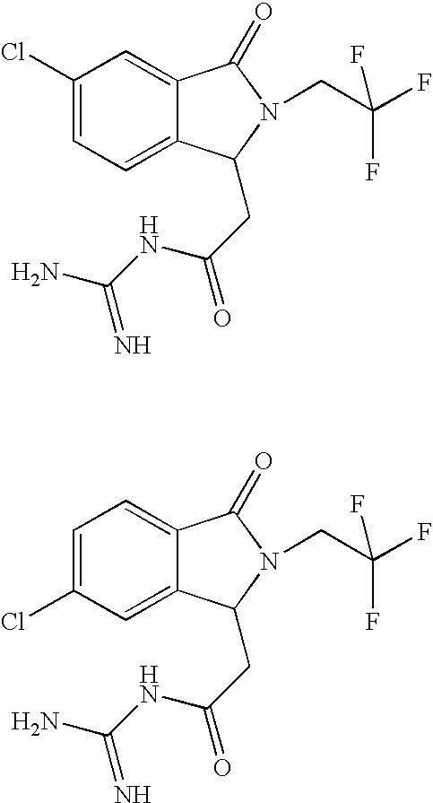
C1(Cl)=CC=C2C(=C1)C(=O)N(CC(F)(F)F)C2CC(=O)NC(N)=N.C1=C(Cl)C=C2C(=C1)C(=O)N(CC(F)(F)F)C2CC(=O)NC(N)=N
